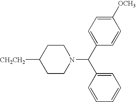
[CH2CH2]C1CCN(C(C2=CC=C([OCH3])C=C2)C2=CC=CC=C2)CC1
